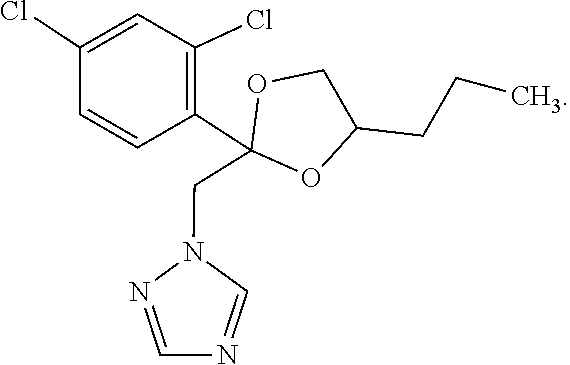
N1=CN(CC2(C3=C(Cl)C=C(Cl)C=C3)OCC(CCC)O2)N=C1
